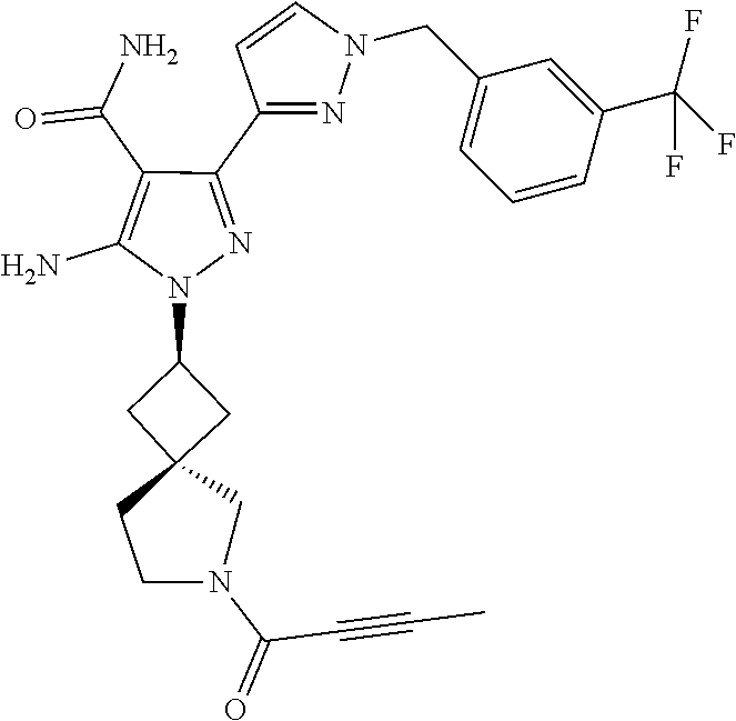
C1C(N2N=C(C3=NN(CC4=CC=CC(C(F)(F)F)=C4)C=C3)C(C(=O)N)=C2N)CC12CN(C(C#CC)=O)CC2
